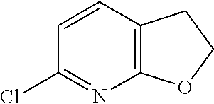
C12=C(C=CC(Cl)=N1)CCO2
